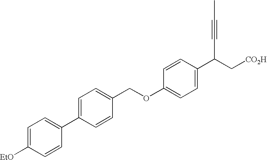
C1=C(C2=CC=C([EtO])C=C2)C=CC(COC2=CC=C(C(C#CC)C[CO2H])C=C2)=C1
